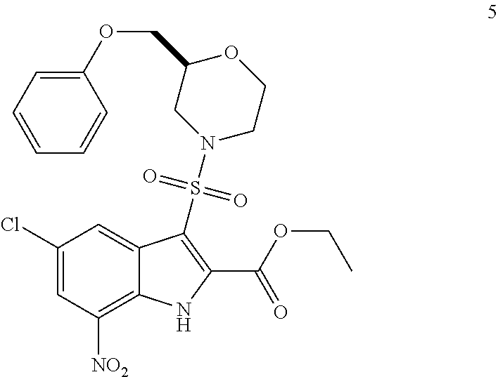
C1(Cl)=CC([NO2])=C2C(=C1)C(S(N1CC(COC3=CC=CC=C3)OCC1)(=O)=O)=C(C(=O)OCC)N2
